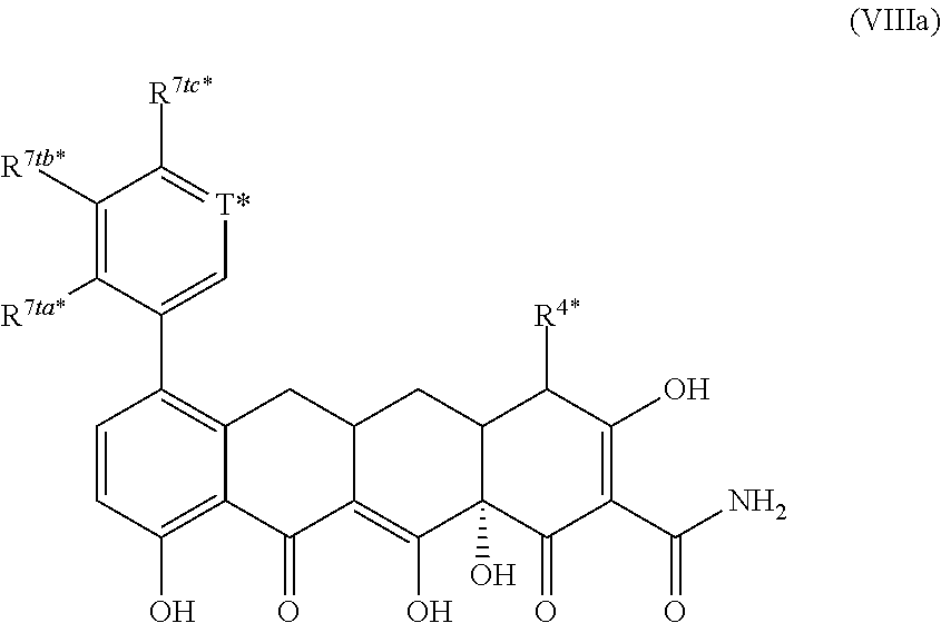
C1([R7tb*])=C([R7ta*])C(C2=C3C(=C(O)C=C2)C(=O)C2=C(O)C4(O)C(CC2C3)C([R4*])C(O)=C(C(N)=O)C4=O)=C[T*]=C1[R7tc*]
